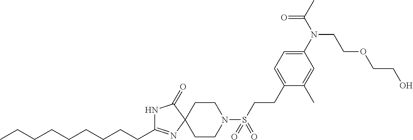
N1C(CCCCCCCCC)=NC2(C1=O)CCN(S(CCC1=CC=C(N(C(C)=O)CCOCCO)C=C1C)(=O)=O)CC2
